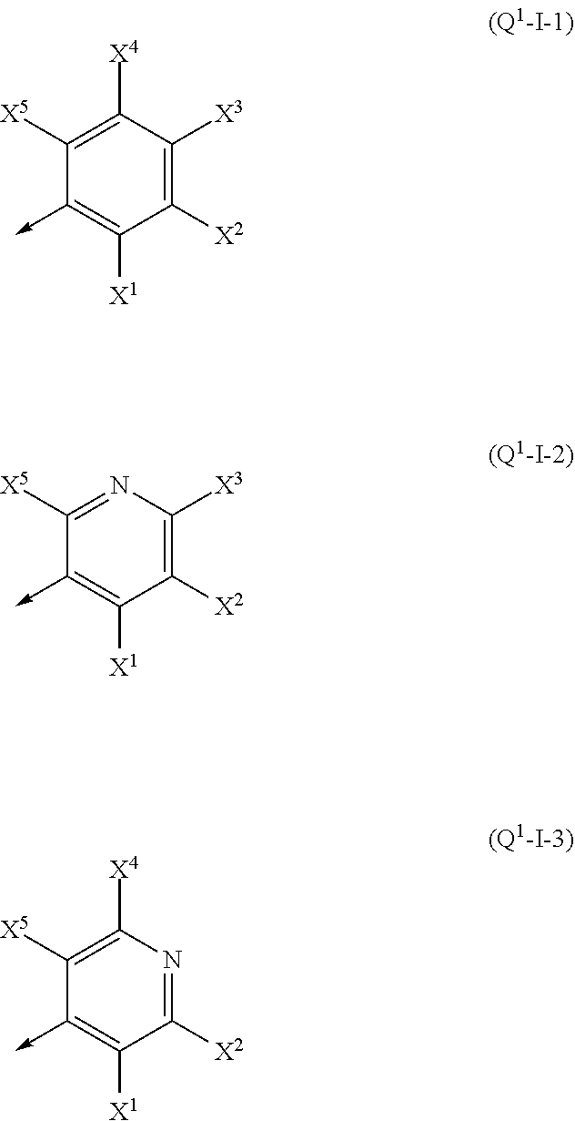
C1([X5])=C([X4])C([X3])=C([X2])C([X1])=C1->C.C1([X5])=NC([X3])=C([X2])C([X1])=C1->C.C1([X5])=C([X4])N=C([X2])C([X1])=C1->C
